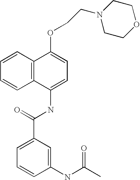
C1=CC2=C(C=C1)C(NC(C1=CC=CC(NC(C)=O)=C1)=O)=CC=C2OCCN1CCOCC1
